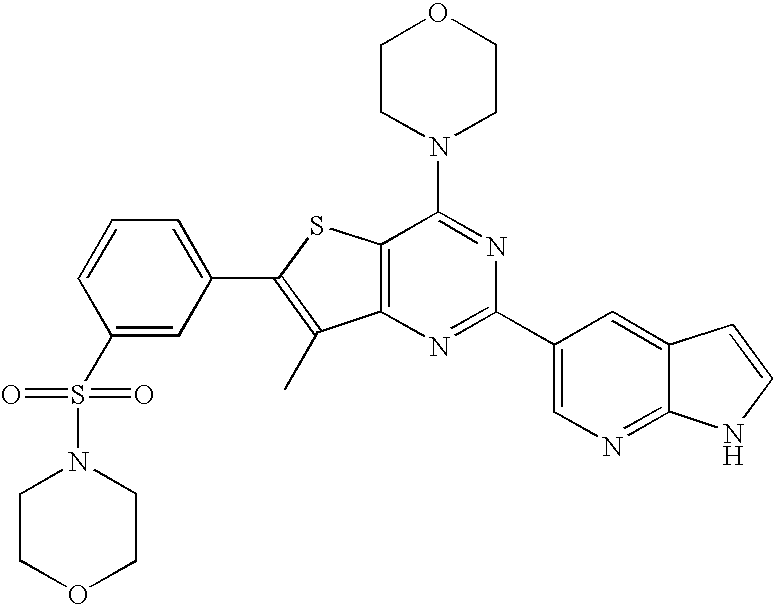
C1CN(C2=NC(C3=CN=C4C(=C3)C=CN4)=NC3=C2SC(C2=CC=CC(S(N4CCOCC4)(=O)=O)=C2)=C3C)CCO1
